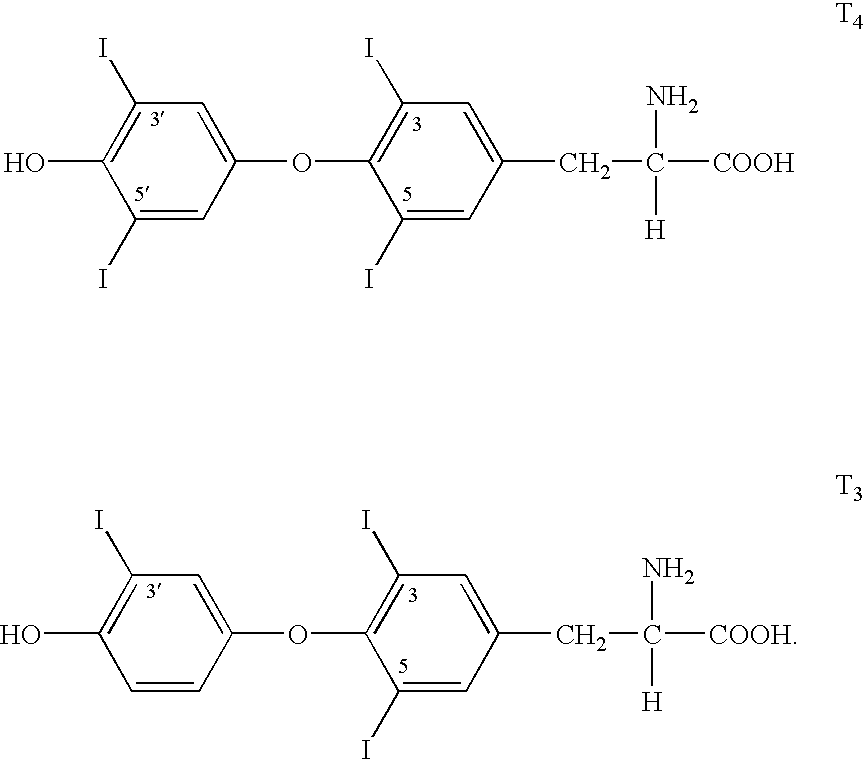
C1(I)=CC(OC2=C(I)C=C(CC(N)([H])[COOH])C=C2I)=CC(I)=C1O.C1=CC(OC2=C(I)C=C(CC(N)([H])[COOH])C=C2I)=CC(I)=C1O
